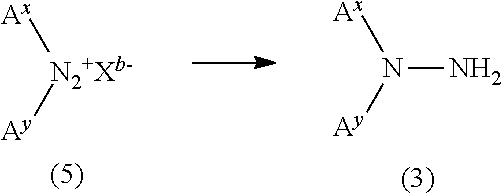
[N2+Xb-]([Ax])[Ay].N(N)([Ax])[Ay]
